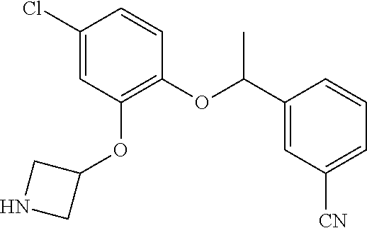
ClC1=CC(OC2CNC2)=C(OC(C2=CC([CN])=CC=C2)C)C=C1
